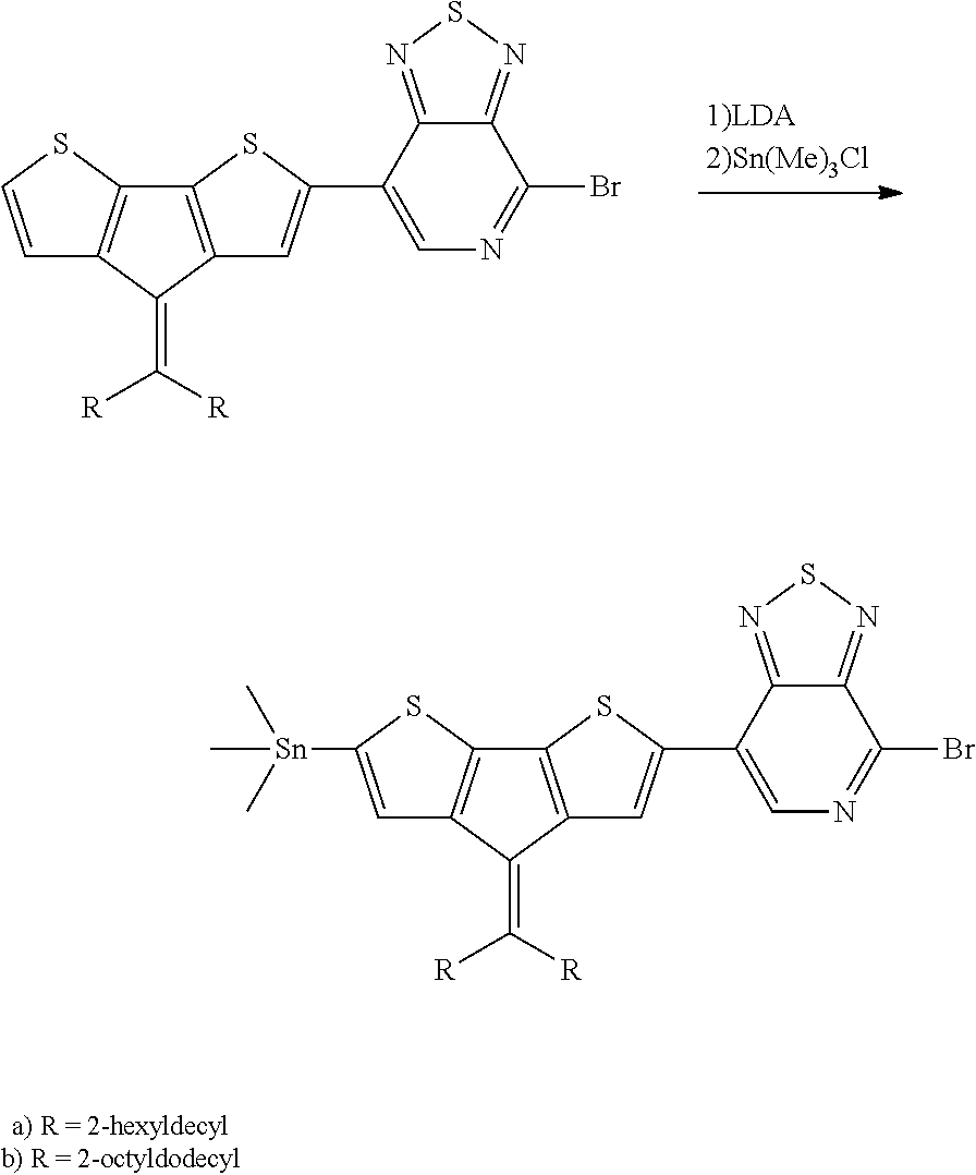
C12=C(C(=C([R])[R])C3=C1SC(C1=CN=C(Br)C4=NSN=C41)=C3)C=CS2.C12=C(C(=C([R])[R])C3=C1SC(C1=CN=C(Br)C4=NSN=C41)=C3)C=C([Sn](C)(C)C)S2
